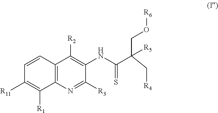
C1=CC2=C(C([R1])=C1[R11])N=C([R3])C(NC(C(C[R4])([R5])CO[R6])=S)=C2[R2]
